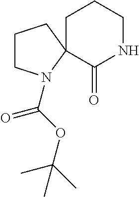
C1CN(C(OC(C)(C)C)=O)C2(C1)C(=O)NCCC2
